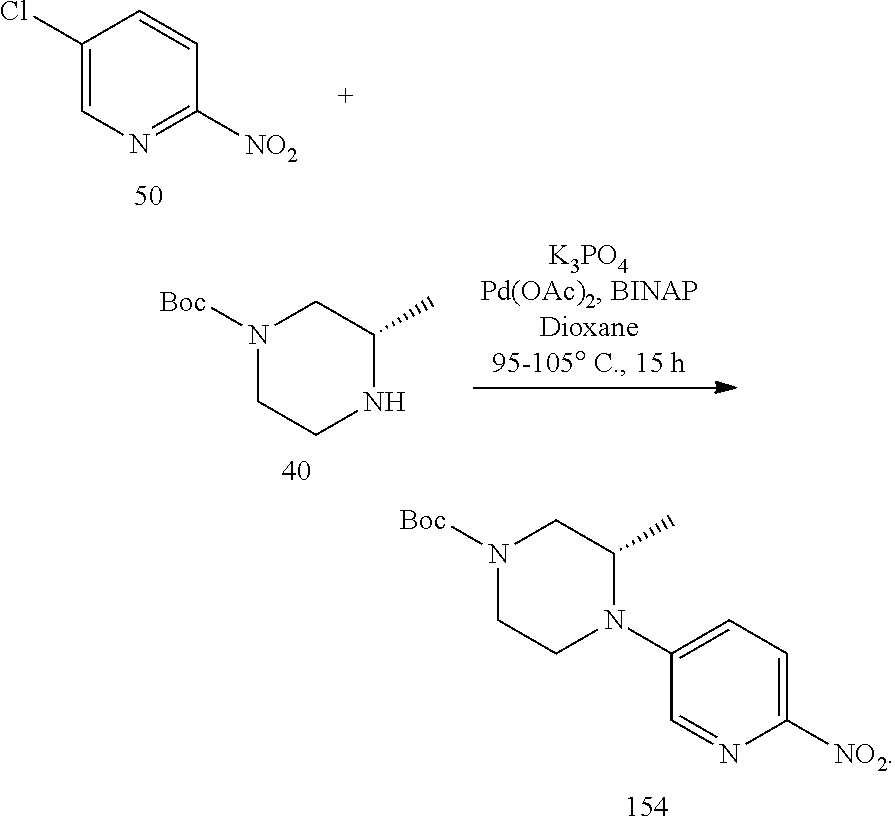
N1([Boc])CCN(C2=CC=C([NO2])N=C2)C(C)C1.C1(Cl)=CN=C([NO2])C=C1.N1([Boc])CCNC(C)C1
